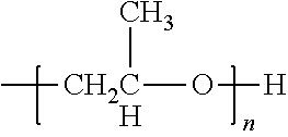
C[CH2C       H](O[H])C
